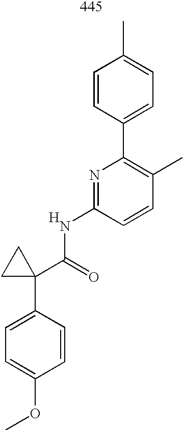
COC1=CC=C(C2(C(=O)NC3=NC(C4=CC=C(C)C=C4)=C(C)C=C3)CC2)C=C1.[H]
